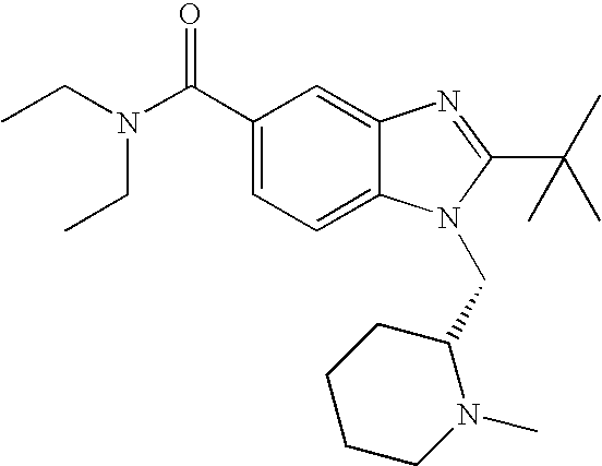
C1(C(N(CC)CC)=O)=CC=C2C(=C1)N=C(C(C)(C)C)N2CC1CCCCN1C
